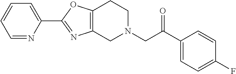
C1(C2=NC3=C(O2)CCN(CC(C2=CC=C(F)C=C2)=O)C3)=CC=CC=N1
